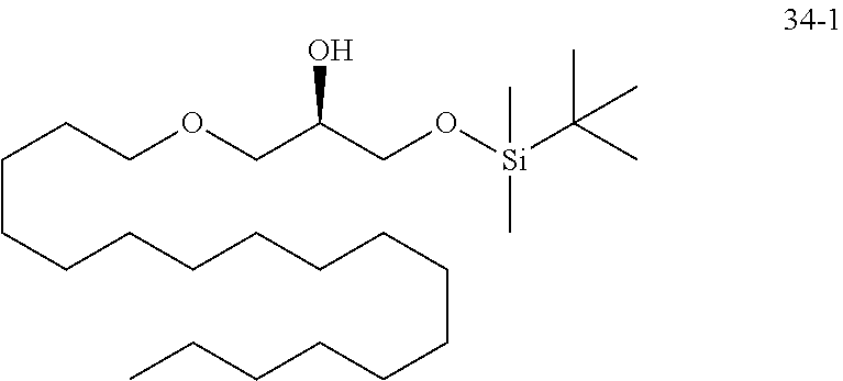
C(CCOCC(CO[Si](C(C)(C)C)(C)C)O)CCCCCCCCCCCCCC
